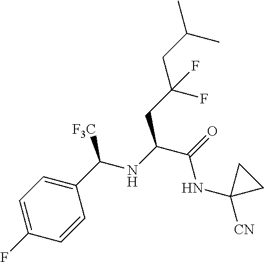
C(CC(CC(C(=O)NC1([CN])CC1)NC(C1=CC=C(F)C=C1)[F3C])(F)F)(C)C
